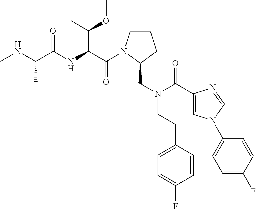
C(=O)(C(C(OC)C)NC(=O)C(C)NC)N1CCCC1CN(CCC1=CC=C(F)C=C1)C(=O)C1=CN(C2=CC=C(F)C=C2)C=N1
